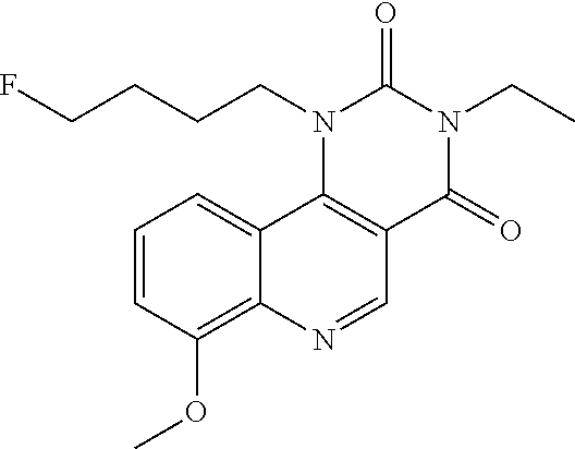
C1=CC(OC)=C2C(=C1)C1=C(C=N2)C(=O)N(CC)C(=O)N1CCCCF
